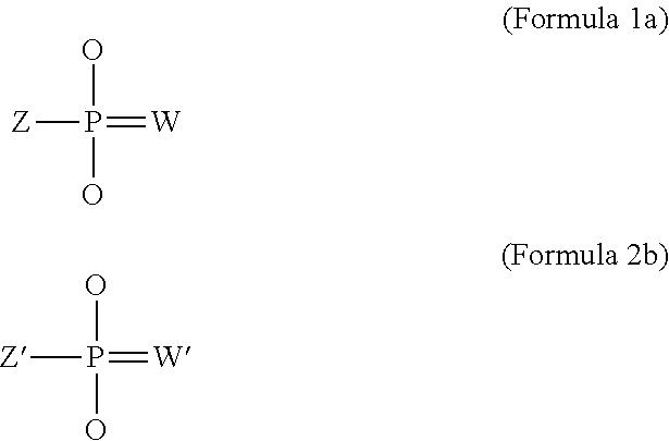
[Z]P(O)(O)=[W].[Z]P(O)(O)=[W]
